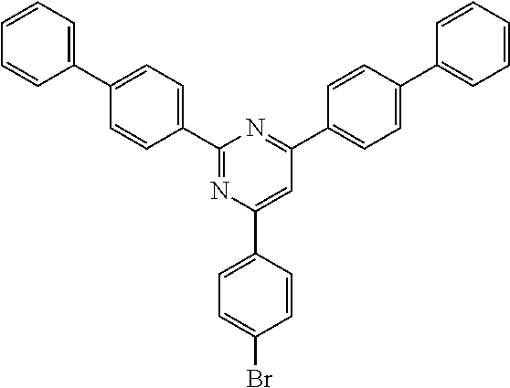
C1(C2=CC=C(C3=CC=CC=C3)C=C2)=NC(C2=CC=C(Br)C=C2)=CC(C2=CC=C(C3=CC=CC=C3)C=C2)=N1
